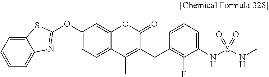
C1(OC2=NC3=CC=CC=C3S2)=CC=C2C(=C1)OC(=O)C(CC1=C(F)C(NS(NC)(=O)=O)=CC=C1)=C2C
